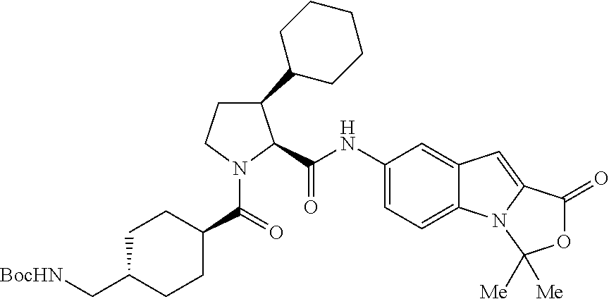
C1(C2CCCCC2)CCN(C(=O)C2CCC(C[BocHN])CC2)C1C(NC1=CC=C2C(=C1)C=C1N2C([Me])([Me])OC1=O)=O
